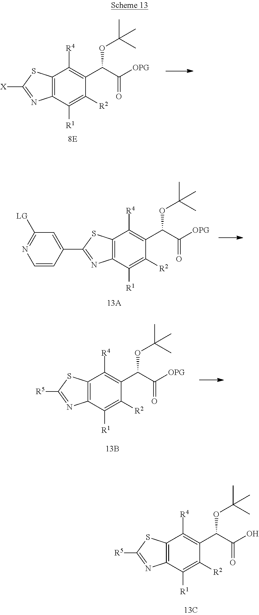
C12=C(C([R1])=C([R2])C(C(C([OPG])=O)OC(C)(C)C)=C1[R4])N=C([X])S2.C12=C(C([R1])=C([R2])C(C(C(O)=O)OC(C)(C)C)=C1[R4])N=C([R5])S2.C12=C(C([R1])=C([R2])C(C(C([OPG])=O)OC(C)(C)C)=C1[R4])N=C(C1=CC([LG])=NC=C1)S2.C12=C(C([R1])=C([R2])C(C(C([OPG])=O)OC(C)(C)C)=C1[R4])N=C([R5])S2
